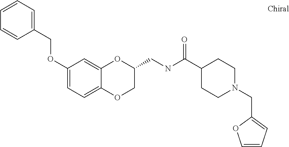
C1=CC=C(COC2=CC=C3C(=C2)OC(CNC(C2CCN(CC4=CC=CO4)CC2)=O)CO3)C=C1
